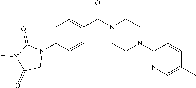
C1=C(N2C(=O)N(C)C(=O)C2)C=CC(C(N2CCN(C3=NC=C(C)C=C3C)CC2)=O)=C1
